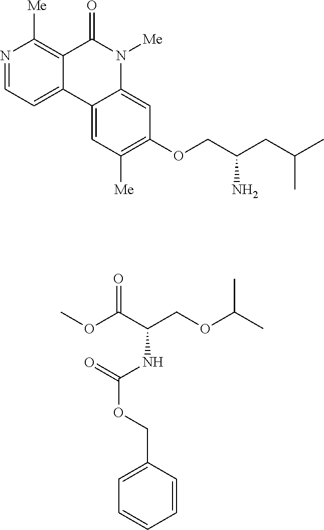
N1=CC=C2C(=C1[Me])C(=O)N([Me])C1=CC(OCC(CC(C)C)N)=C([Me])C=C21.COC(C(COC(C)C)NC(OCC1=CC=CC=C1)=O)=O
